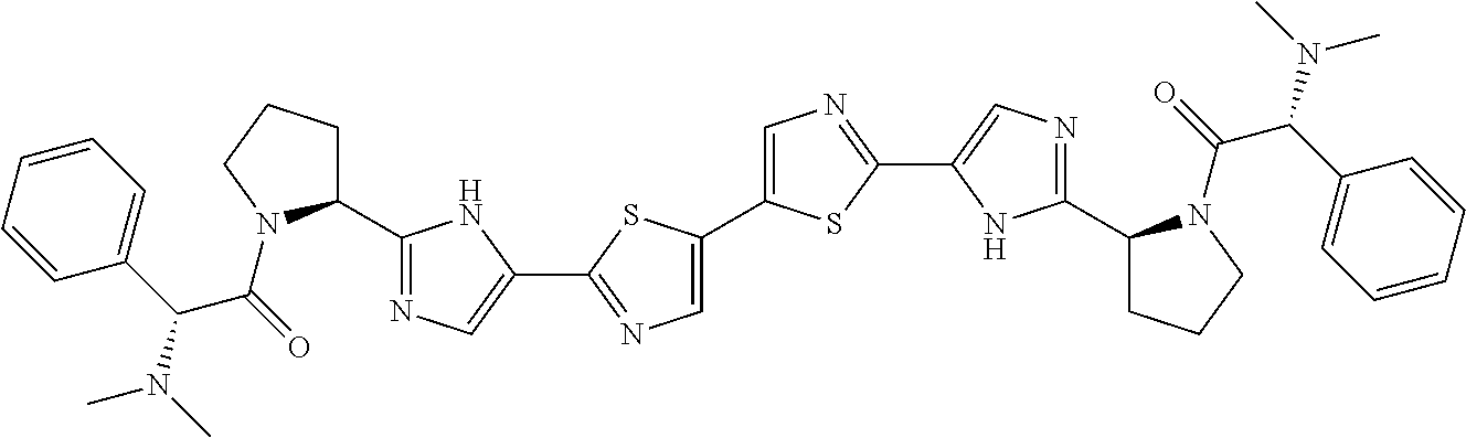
C1(C2=CN=C(C3=CN=C(C4CCCN4C(=O)C(N(C)C)C4=CC=CC=C4)N3)S2)=CN=C(C2=CN=C(C3CCCN3C(=O)C(N(C)C)C3=CC=CC=C3)N2)S1
